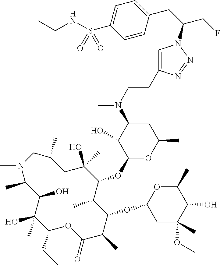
C1(O)(C)C(CC)OC(=O)C(C)C(OC2CC(OC)(C)C(O)C(C)O2)C(C)C(OC2OC(C)CC(N(C)CCC3=CN(C(CC4=CC=C(S(NCC)(=O)=O)C=C4)CF)N=N3)C2O)C(O)(C)CC(C)CN(C)C(C)C1O
